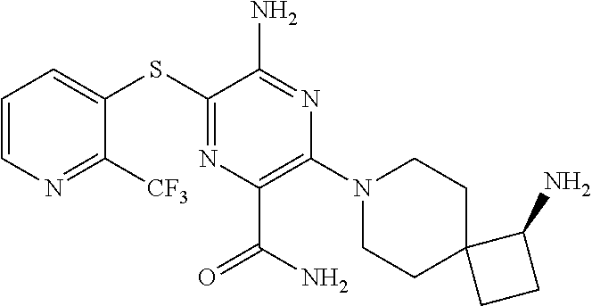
C1=C(SC2=NC(C(=O)N)=C(N3CCC4(CC3)CCC4N)N=C2N)C([CF3])=NC=C1
